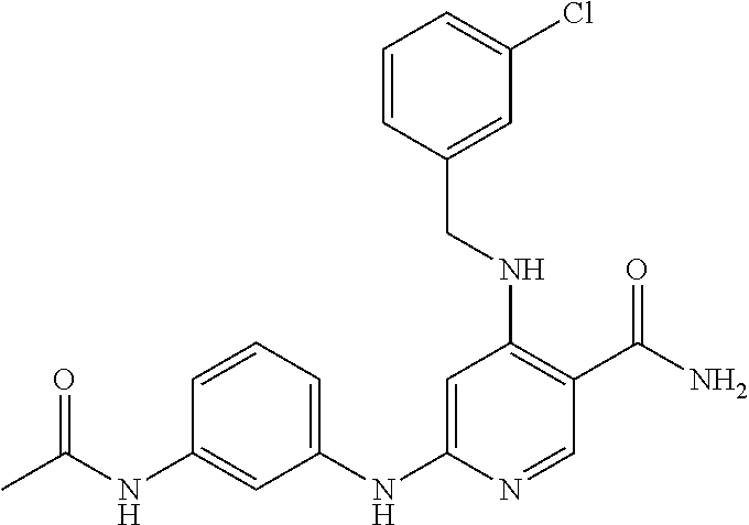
C1(CNC2=C(C(N)=O)C=NC(NC3=CC=CC(NC(=O)C)=C3)=C2)=CC(Cl)=CC=C1
